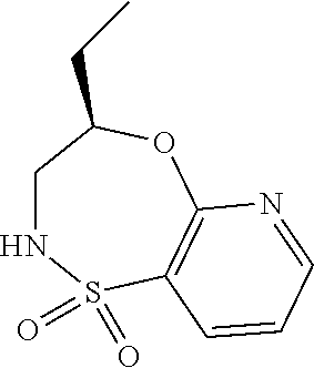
C1NS(=O)(=O)C2=C(OC1CC)N=CC=C2
